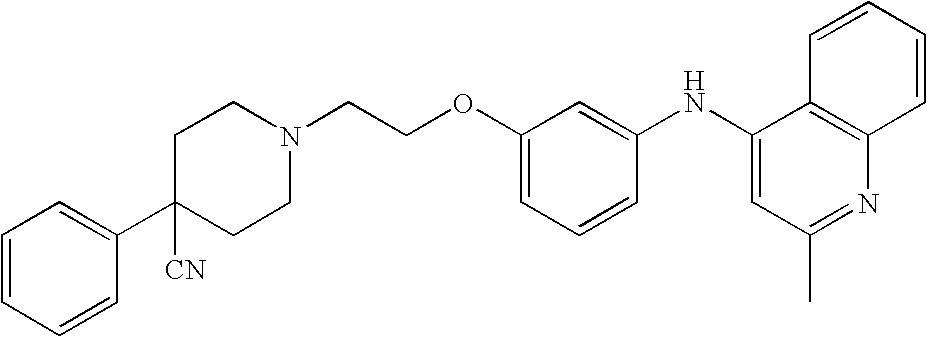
N1(CCOC2=CC=CC(NC3=CC(C)=NC4=C3C=CC=C4)=C2)CCC(C2=CC=CC=C2)([CN])CC1
